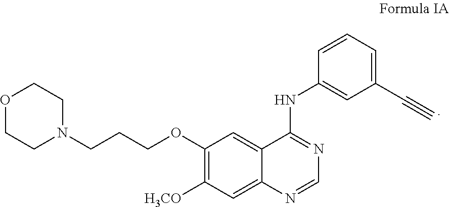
C1(OCCCN2CCOCC2)=C([H3CO])C=C2C(=C1)C(NC1=CC(C#C)=CC=C1)=NC=N2
